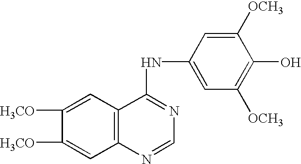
C1([H3CO])=CC2=C(C=C1[H3CO])C(NC1=CC([OCH3])=C(O)C([OCH3])=C1)=NC=N2
